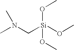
CN(C[Si](OC)(OC)OC)C
